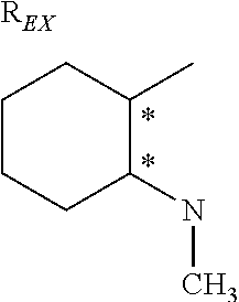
[REX].C1CCC(NC)C(C)C1.*.*
